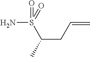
S(C(CC=C)C)(=O)(=O)N
